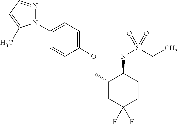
N1(C2=CC=C(OCC3CC(F)(F)CCC3NS(CC)(=O)=O)C=C2)N=CC=C1C
